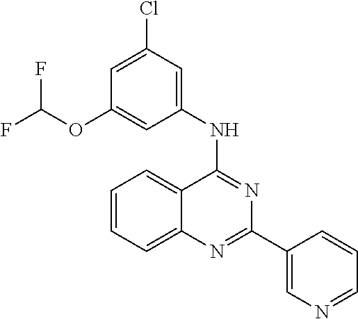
C1=CC=C2C(=C1)C(NC1=CC(Cl)=CC(OC(F)F)=C1)=NC(C1=CN=CC=C1)=N2
